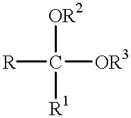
[R]C([OR2])([OR3])[R1]
